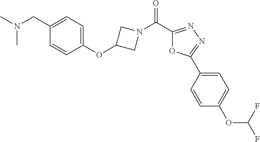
CN(C)CC1=CC=C(OC2CN(C(C3=NN=C(C4=CC=C(OC(F)F)C=C4)O3)=O)C2)C=C1
